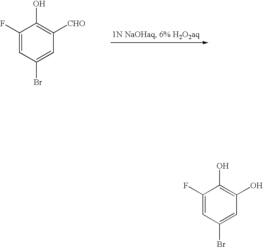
C1(F)=CC(Br)=CC([CHO])=C1O.C1(F)=CC(Br)=CC(O)=C1O
